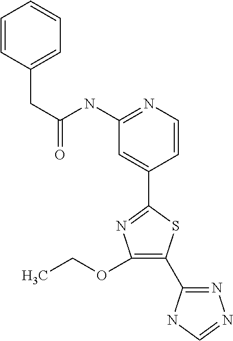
C1=CN=C(NC(CC2=CC=CC=C2)=O)C=C1C1=NC(OCC)=C(C2=NN=CN2)S1
